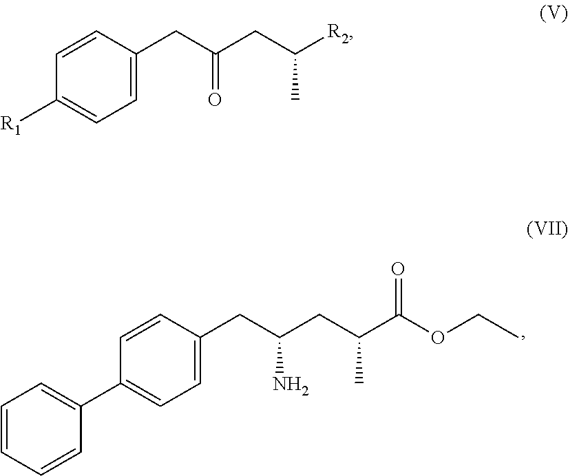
C1=C(CC(CC(C(=O)OCC)C)N)C=CC(C2=CC=CC=C2)=C1.C1=C(CC(CC([R2])C)=O)C=CC([R1])=C1
